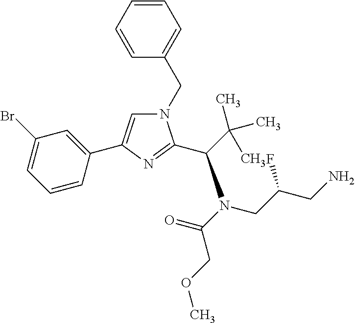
C1=CC=CC(CN2C=C(C3=CC(Br)=CC=C3)N=C2C(C(C)(C)C)N(C(=O)COC)CC(CN)F)=C1
